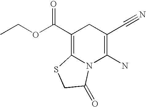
C1(C(OCC)=O)=C2N(C(N)=C(C#N)C1)C(=O)CS2
